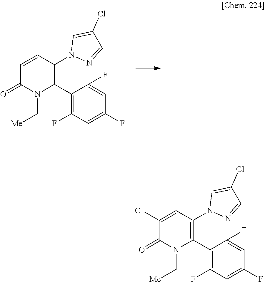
C1=CC(N2N=CC(Cl)=C2)=C(C2=C(F)C=C(F)C=C2F)N(C[Me])C1=O.C1(Cl)=CC(N2N=CC(Cl)=C2)=C(C2=C(F)C=C(F)C=C2F)N(C[Me])C1=O
